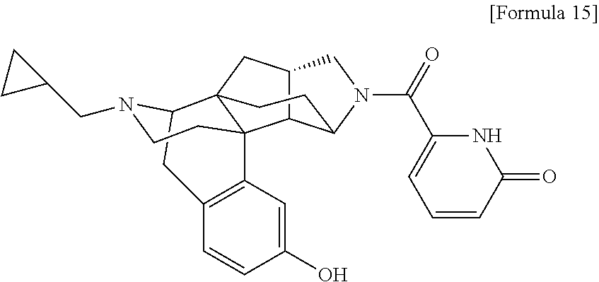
C12C3C(N(C(=O)C4=CC=CC(=O)N4)C1)CCC1(C2)C32C3=C(CC1N(CC1CC1)CC2)C=CC(O)=C3
